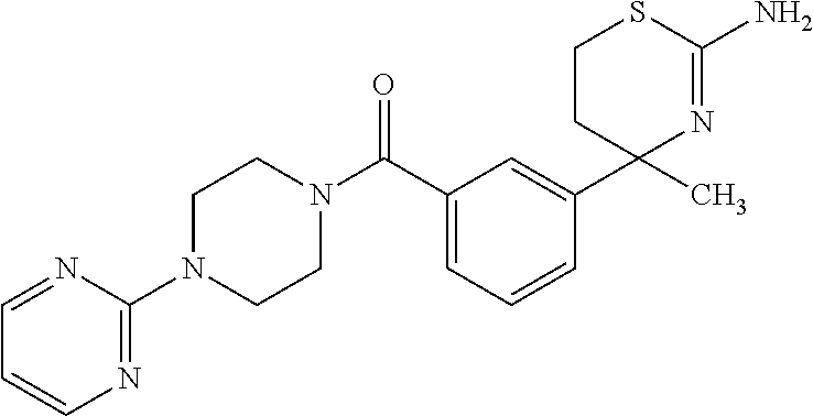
N1=C(N2CCN(C(C3=CC=CC(C4(C)N=C(N)SCC4)=C3)=O)CC2)N=CC=C1
